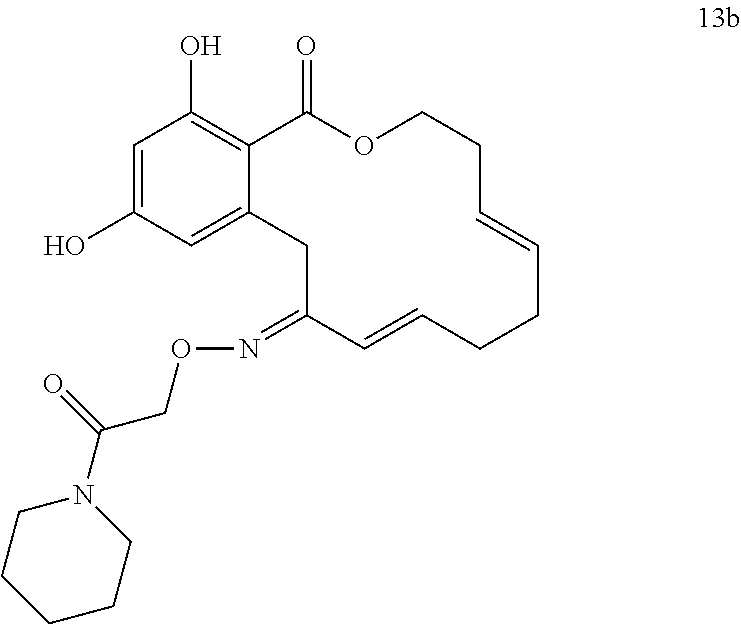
C1=C(O)C=C2C(=C1O)C(=O)OCCC=CCCC=CC(=NOCC(N1CCCCC1)=O)C2
